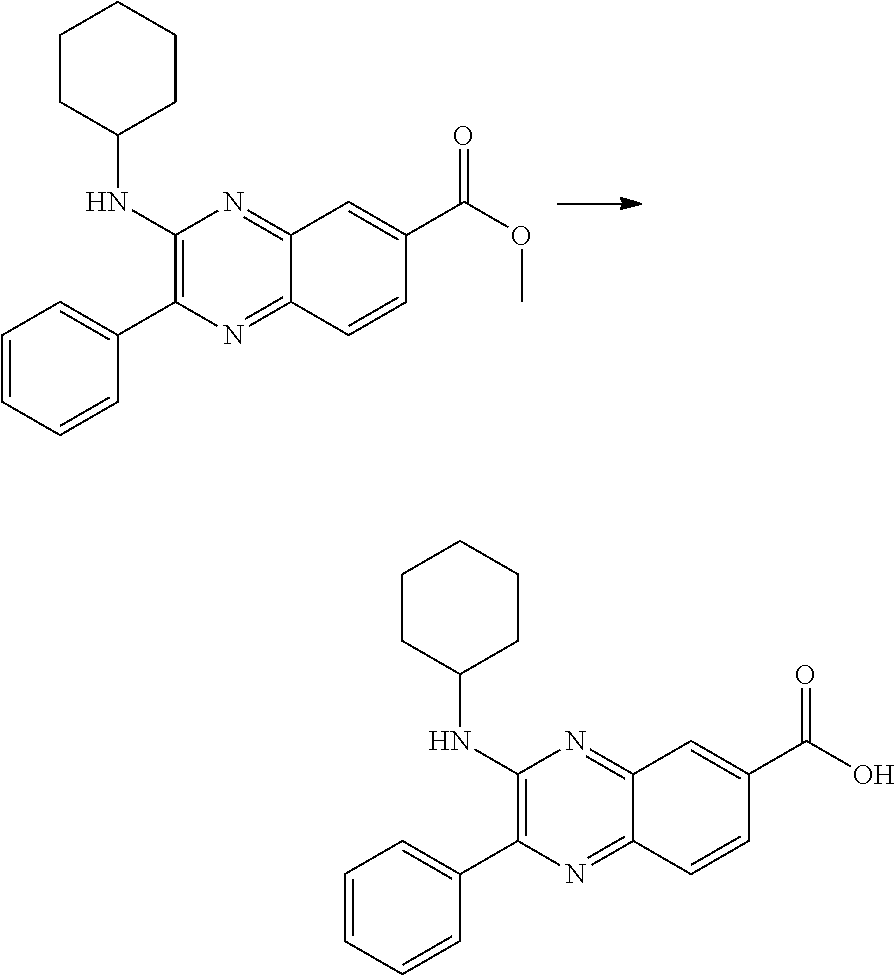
C12=NC(NC3CCCCC3)=C(C3=CC=CC=C3)N=C1C=CC(C(OC)=O)=C2.C12=NC(NC3CCCCC3)=C(C3=CC=CC=C3)N=C1C=CC(C(O)=O)=C2
